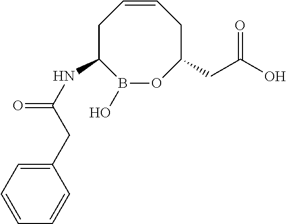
B1(O)OC(CC(O)=O)CC=CCC1NC(=O)CC1=CC=CC=C1
